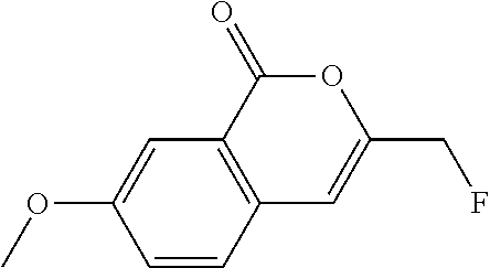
C1=CC2=C(C=C1OC)C(=O)OC(CF)=C2
